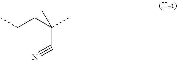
C(CC(C)(C#N)C)C
